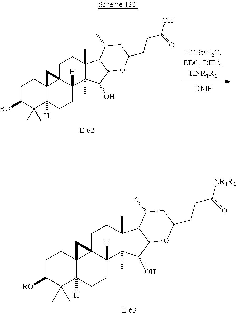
[DMF].C1CC23C([H])(C(C)(C)C1[RO])CCC1([H])C2(CCC2(C)C1(C)C(O)C1C2C(C)CC(CCC(O)=O)O1)C3.C1CC23C([H])(C(C)(C)C1[RO])CCC1([H])C2(CCC2(C)C1(C)C(O)C1C2C(C)CC(CCC([NR1R2])=O)O1)C3
